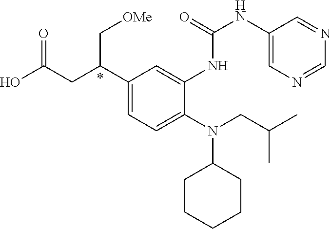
C1(C(CC(O)=O)C[OMe])=CC=C(N(CC(C)C)C2CCCCC2)C(NC(NC2=CN=CN=C2)=O)=C1
